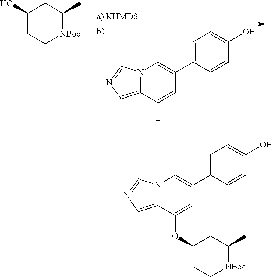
N12C(=CN=C1)C(F)=CC(C1=CC=C(O)C=C1)=C2.C1(O)CC[NBoc]C(C)C1.N12C(=CN=C1)C(OC1CC[NBoc]C(C)C1)=CC(C1=CC=C(O)C=C1)=C2
